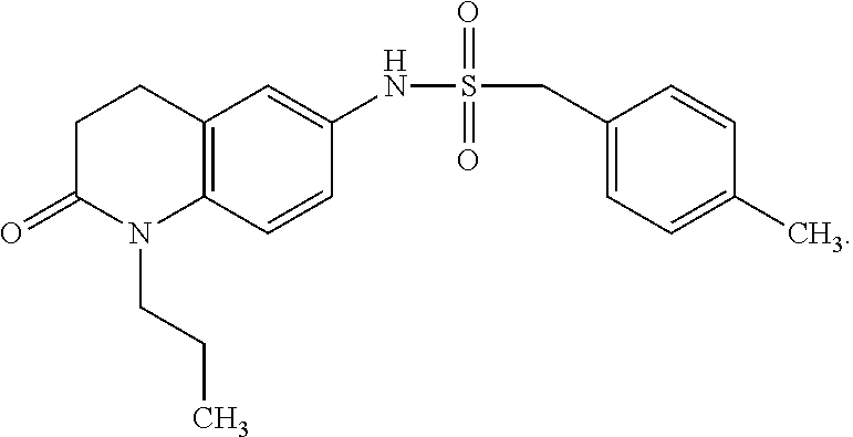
C1(=O)N(CCC)C2=C(CC1)C=C(NS(CC1=CC=C(C)C=C1)(=O)=O)C=C2
